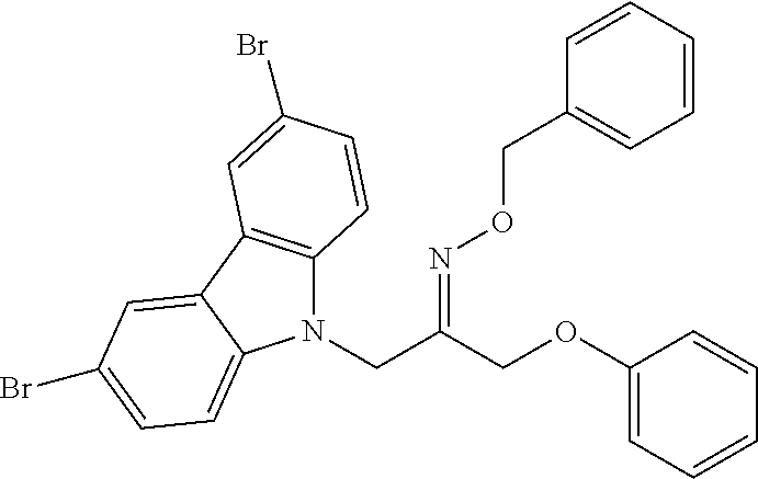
N1(CC(COC2=CC=CC=C2)=NOCC2=CC=CC=C2)C2=C(C3=CC(Br)=CC=C13)C=C(Br)C=C2
